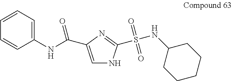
C1=C(C(NC2=CC=CC=C2)=O)N=C(S(NC2CCCCC2)(=O)=O)N1
